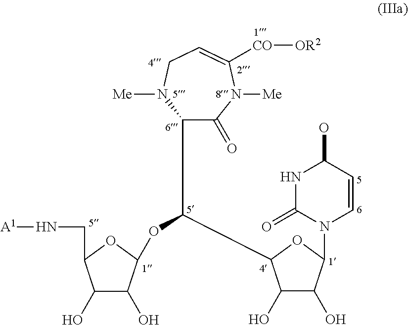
C1(C(OC2C(O)C(O)C(CN[A1])O2)C2C(O)C(O)C(N3C=CC(O)NC3=O)O2)C(=O)N([Me])C([CO][OR2])=CCN1[Me]
